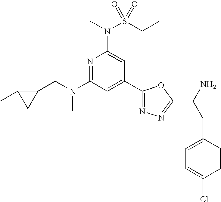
N1=C(N(CC2C(C)C2)C)C=C(C2=NN=C(C(N)CC3=CC=C(Cl)C=C3)O2)C=C1N(S(CC)(=O)=O)C
